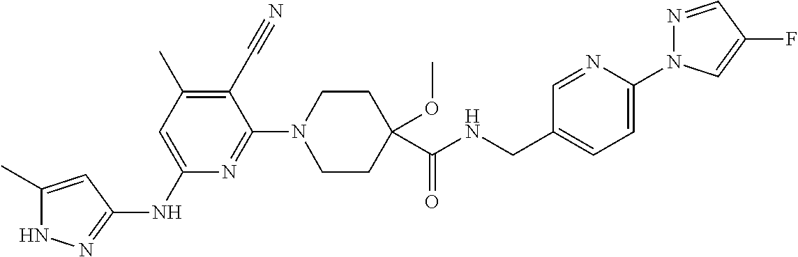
N1C(C)=CC(NC2=CC(C)=C(C#N)C(N3CCC(C(NCC4=CC=C(N5N=CC(F)=C5)N=C4)=O)(OC)CC3)=N2)=N1
